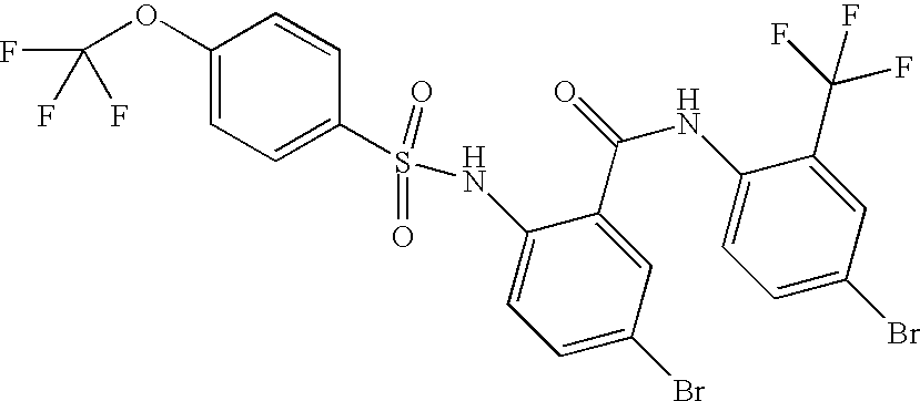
C1(OC(F)(F)F)=CC=C(S(=O)(=O)NC2=CC=C(Br)C=C2C(NC2=CC=C(Br)C=C2C(F)(F)F)=O)C=C1
